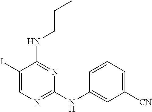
C1(I)=CN=C(NC2=CC([CN])=CC=C2)N=C1NCCC
